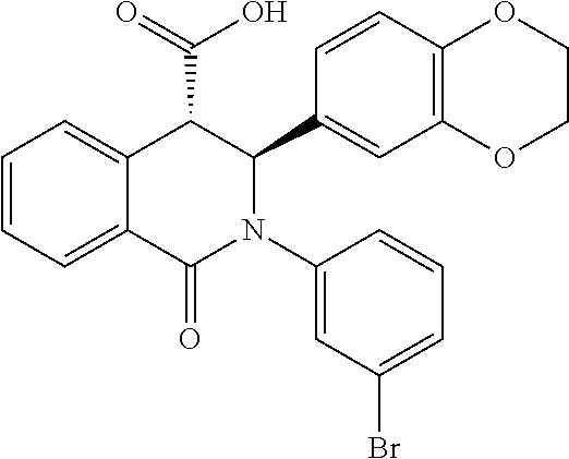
C1=CC=C2C(=C1)C(C(=O)O)C(C1=CC3=C(C=C1)OCCO3)N(C1=CC(Br)=CC=C1)C2=O
